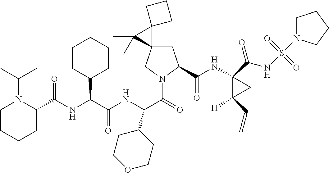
C1C2(CN(C(=O)C(NC(C(NC(=O)C3N(C(C)C)CCCC3)C3CCCCC3)=O)C3CCOCC3)C1C(NC1(C(NS(=O)(=O)N3CCCC3)=O)C([H])(C=C)C1)=O)C1(C2(C)C)CCC1
